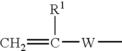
C=C([R1])[W]C
